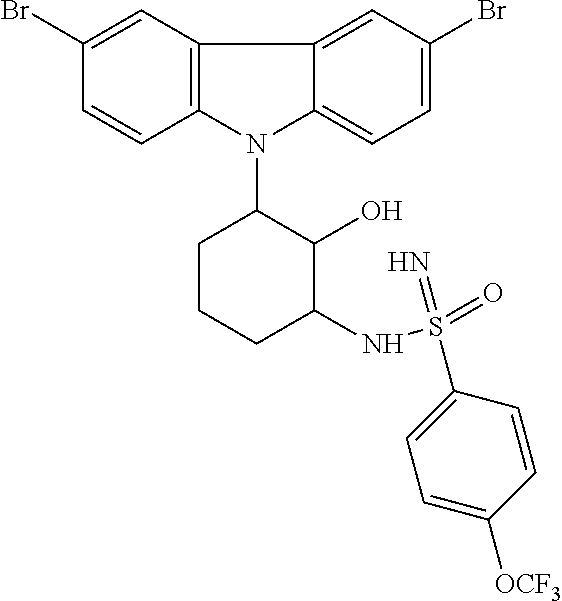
N1(C2CCCC(NS(=O)(=N)C3=CC=C([OCF3])C=C3)C2O)C2=C(C3=CC(Br)=CC=C13)C=C(Br)C=C2
